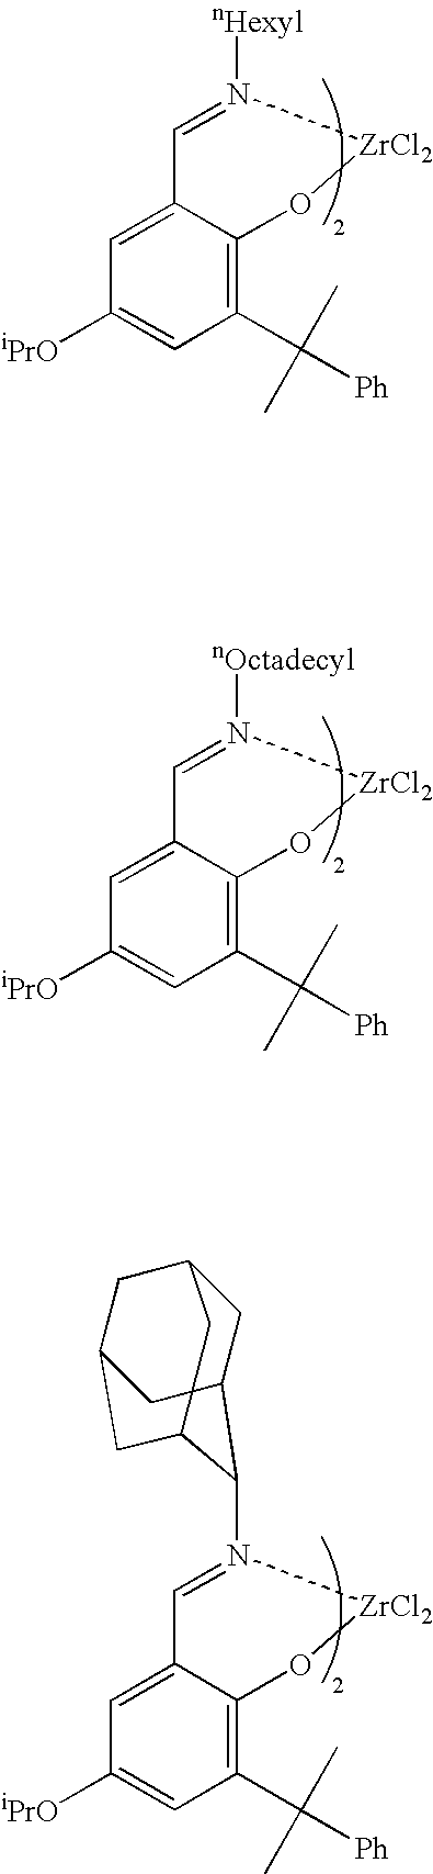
C1=N([nHexyl])[ZrCl2]OC2=C(C(C)(C)[Ph])C=C([iPrO])C=C12.C1=N([nOctadecyl])[ZrCl2]OC2=C(C(C)(C)[Ph])C=C([iPrO])C=C12.C1=N(C2C3CC4CC(CC2C4)C3)[ZrCl2]OC2=C(C(C)(C)[Ph])C=C([iPrO])C=C12
